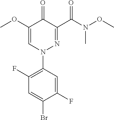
O=C1C(C(N(OC)C)=O)=NN(C2=C(F)C=C(Br)C(F)=C2)C=C1OC
